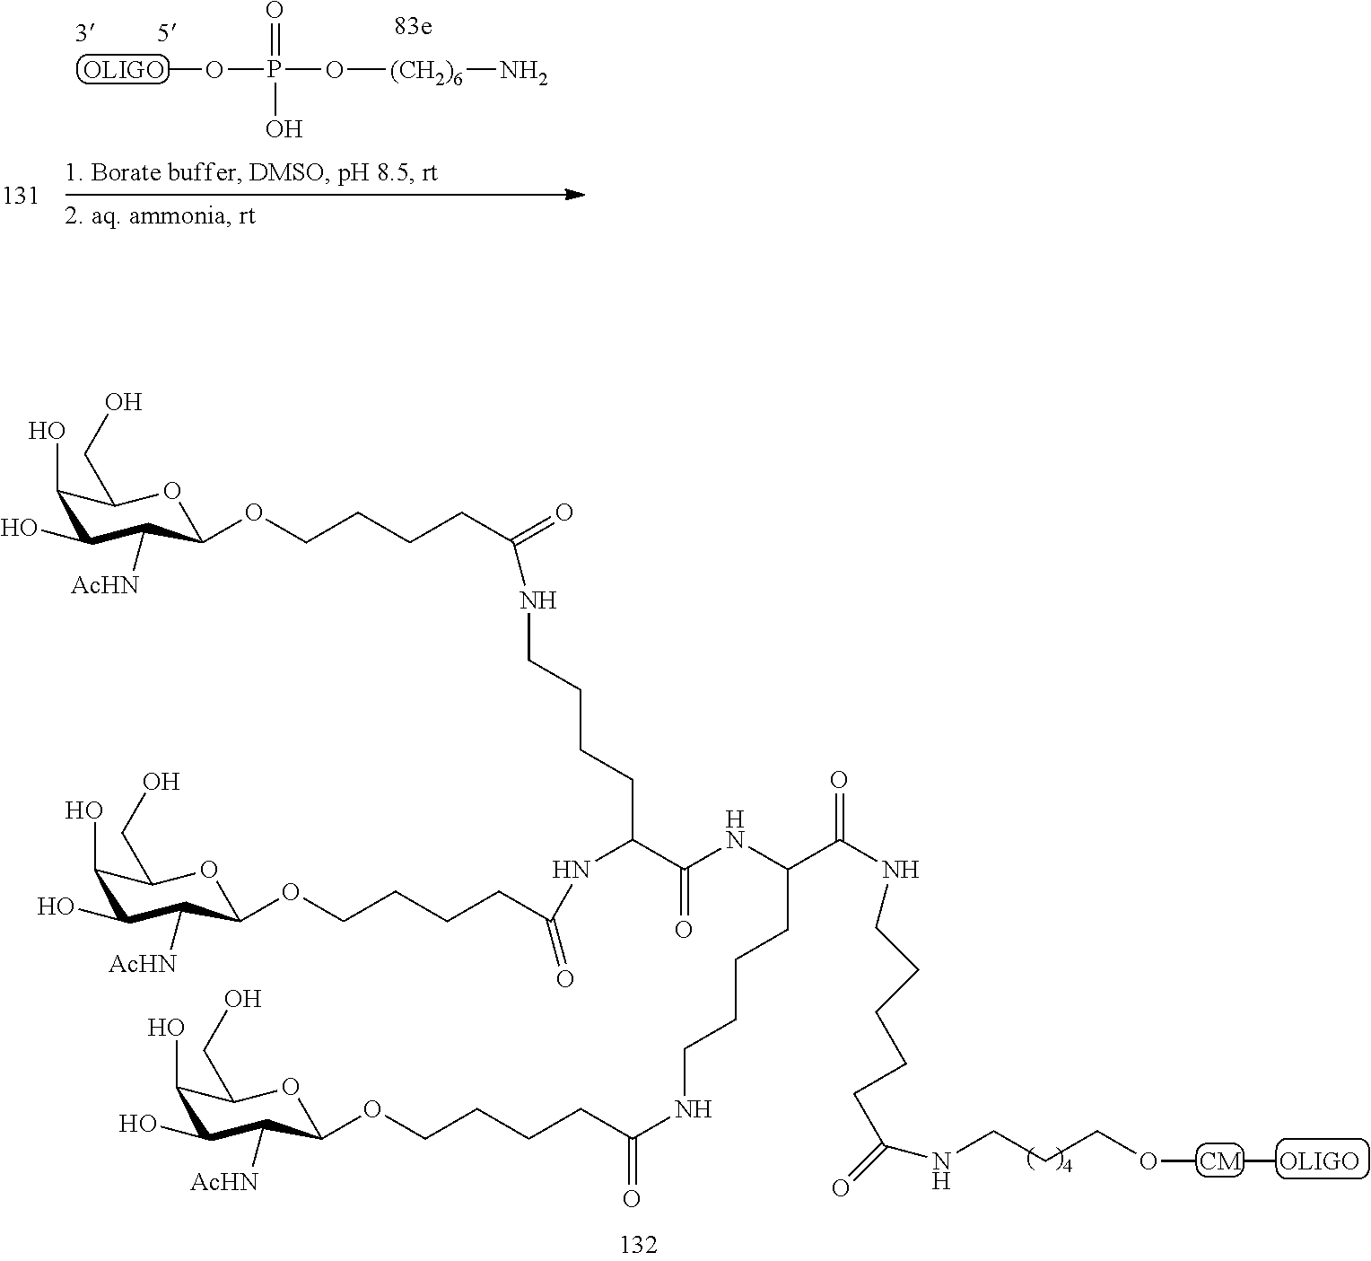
[OLIGO]OP(O[(CH2)6]N)(=O)O.C1(O)C(O)C([AcHN])C(OCCCCC(=O)NCCCCC(NC(CCCCOC2C([AcHN])C(O)C(O)C(CO)O2)=O)C(=O)NC(CCCCNC(CCCCOC2C([AcHN])C(O)C(O)C(CO)O2)=O)C(NCCCCCC(NCCCO[CM][OLIGO])=O)=O)OC1CO
